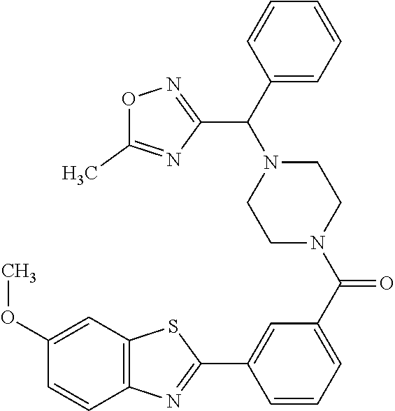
C1(C(N2CCN(C(=O)C3=CC=CC(C4=NC5=C(S4)C=C(OC)C=C5)=C3)CC2)C2=CC=CC=C2)=NOC(C)=N1
